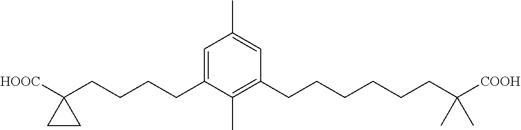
C1=C(CCCCC2([HOOC])CC2)C(C)=C(CCCCCCC([COOH])(C)C)C=C1C
